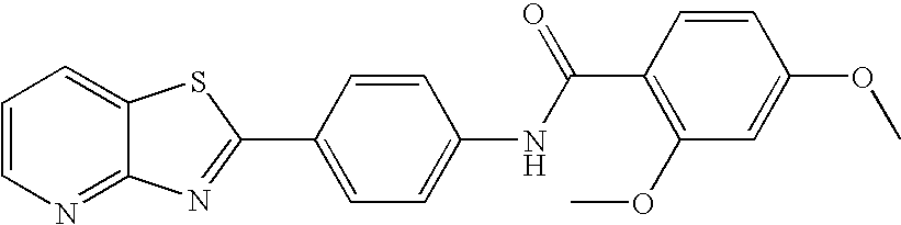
C1=CN=C2C(=C1)SC(C1=CC=C(NC(C3=C(OC)C=C(OC)C=C3)=O)C=C1)=N2
